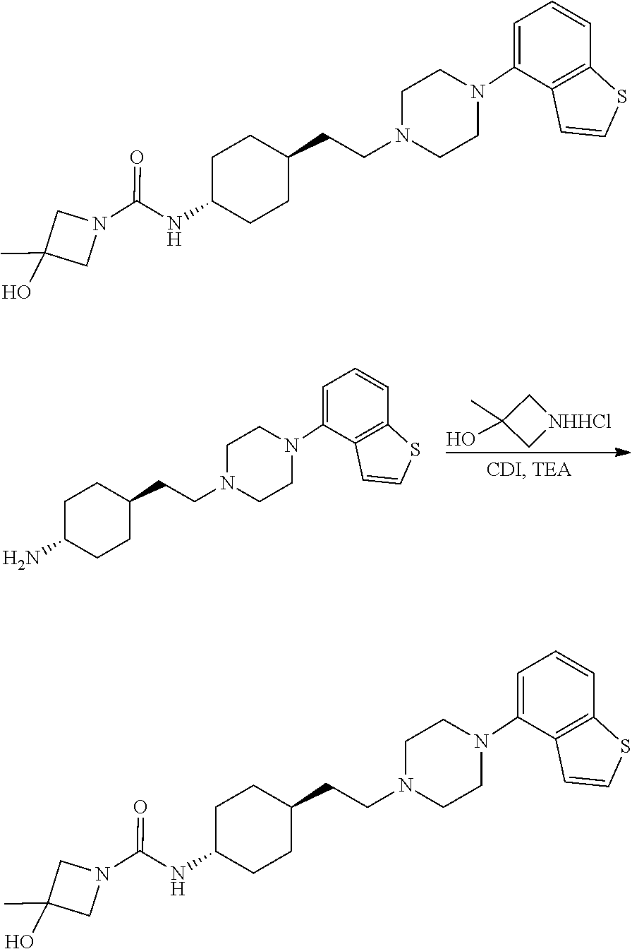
C1(C)(O)C[NHHCl]C1.C1=CC2=C(C(N3CCN(CCC4CCC(N)CC4)CC3)=C1)C=CS2.C1=CC2=C(C(N3CCN(CCC4CCC(NC(N5CC(C)(O)C5)=O)CC4)CC3)=C1)C=CS2.C1=CC2=C(C(N3CCN(CCC4CCC(NC(N5CC(C)(O)C5)=O)CC4)CC3)=C1)C=CS2
